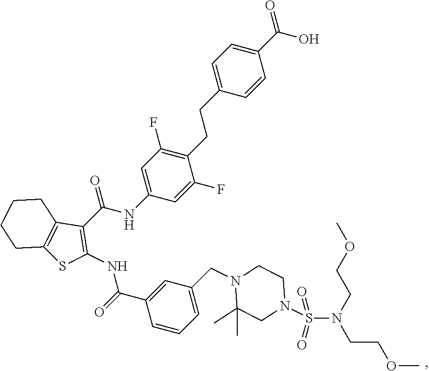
OC(C1=CC=C(CCC2=C(F)C=C(NC(C3=C(NC(C4=CC(CN5C(C)(C)CN(S(=O)(=O)N(CCOC)CCOC)CC5)=CC=C4)=O)SC4=C3CCCC4)=O)C=C2F)C=C1)=O
